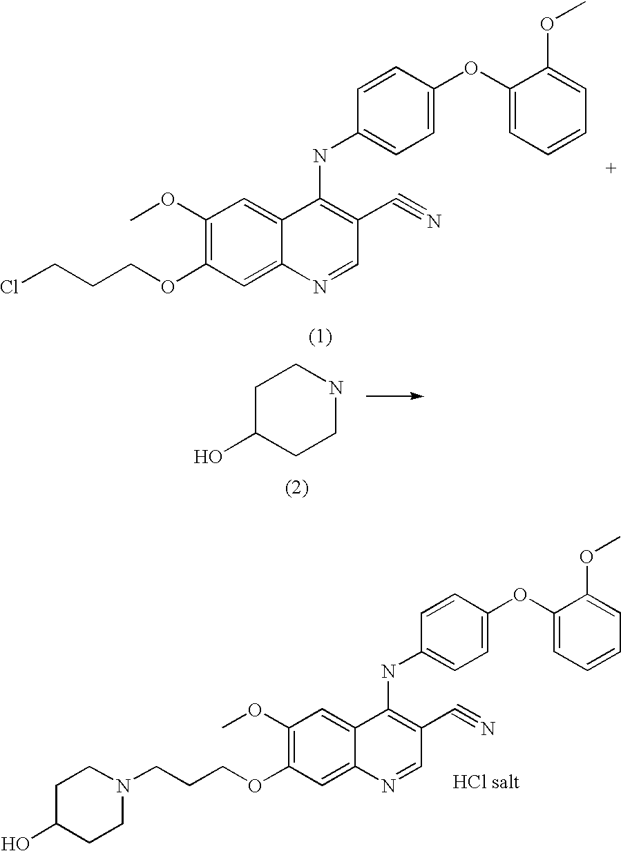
C1(OC)=C(OCCCCl)C=C2C(=C1)C(NC1=CC=C(OC3=CC=CC=C3OC)C=C1)=C(C#N)C=N2.C1C(O)CCNC1.C1(OC)=C(OCCCN2CCC(O)CC2)C=C2C(=C1)C(NC1=CC=C(OC3=CC=CC=C3OC)C=C1)=C(C#N)C=N2
